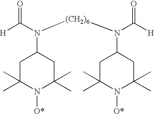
C1C(C)(C)N([O*])C(C)(C)CC1N([(CH2)6]N(C1CC(C)(C)N([O*])C(C)(C)C1)C([H])=O)C([H])=O
